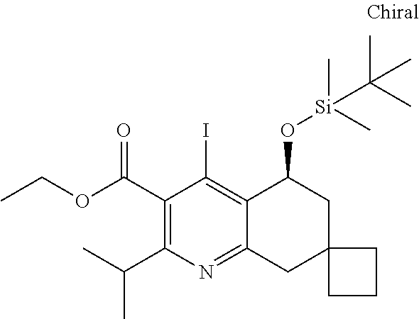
C1(C(OCC)=O)=C(C(C)C)N=C2C(=C1I)C(O[Si](C(C)(C)C)(C)C)CC1(C2)CCC1
